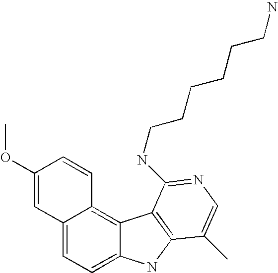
C12=CC=C3C(=C1C=CC(OC)=C2)C1=C(N3)C(C)=CN=C1NCCCCCCN
